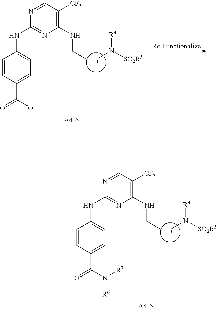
B.CN([SO2R5])[R4].C1=CC(C(N([R7])[R6])=O)=CC=C1NC1=NC(NCC)=C([CF3])C=N1.B.CN([SO2R5])[R4].C1=CC(C(O)=O)=CC=C1NC1=NC(NCC)=C([CF3])C=N1
